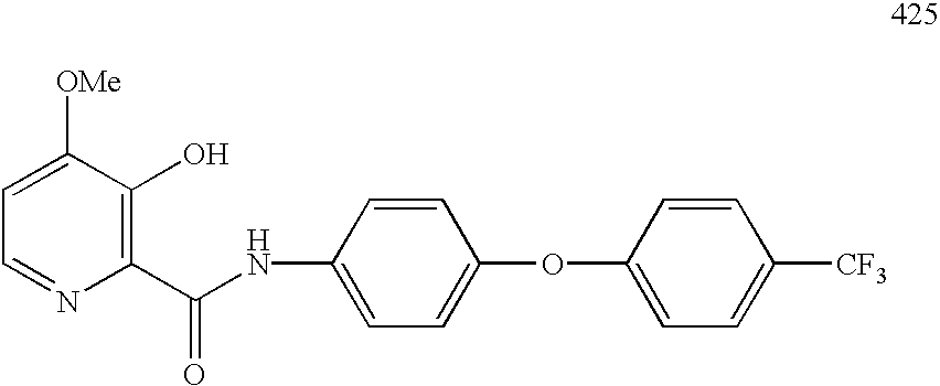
C1=NC(C(=O)NC2=CC=C(OC3=CC=C([CF3])C=C3)C=C2)=C(O)C([OMe])=C1
